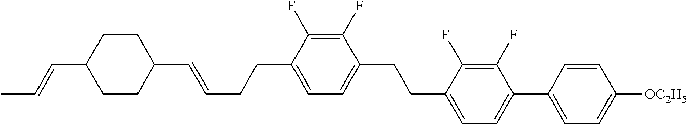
C1(C=CCCC2=CC=C(CCC3=CC=C(C4=CC=C([OC2H5])C=C4)C(F)=C3F)C(F)=C2F)CCC(C=CC)CC1
